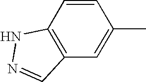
N1N=CC2=C1C=CC(C)=C2
